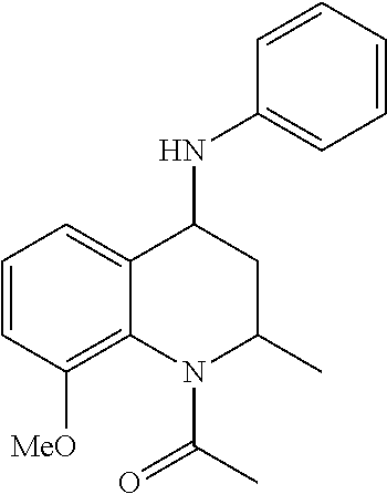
C1=CC([MeO])=C2C(=C1)C(NC1=CC=CC=C1)CC(C)N2C(C)=O
